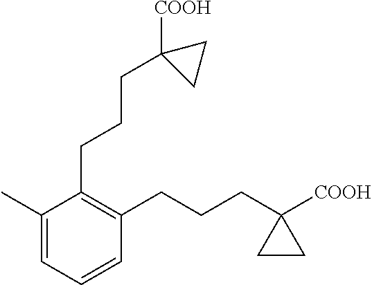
C1(C)=CC=CC(CCCC2([COOH])CC2)=C1CCCC1([COOH])CC1
